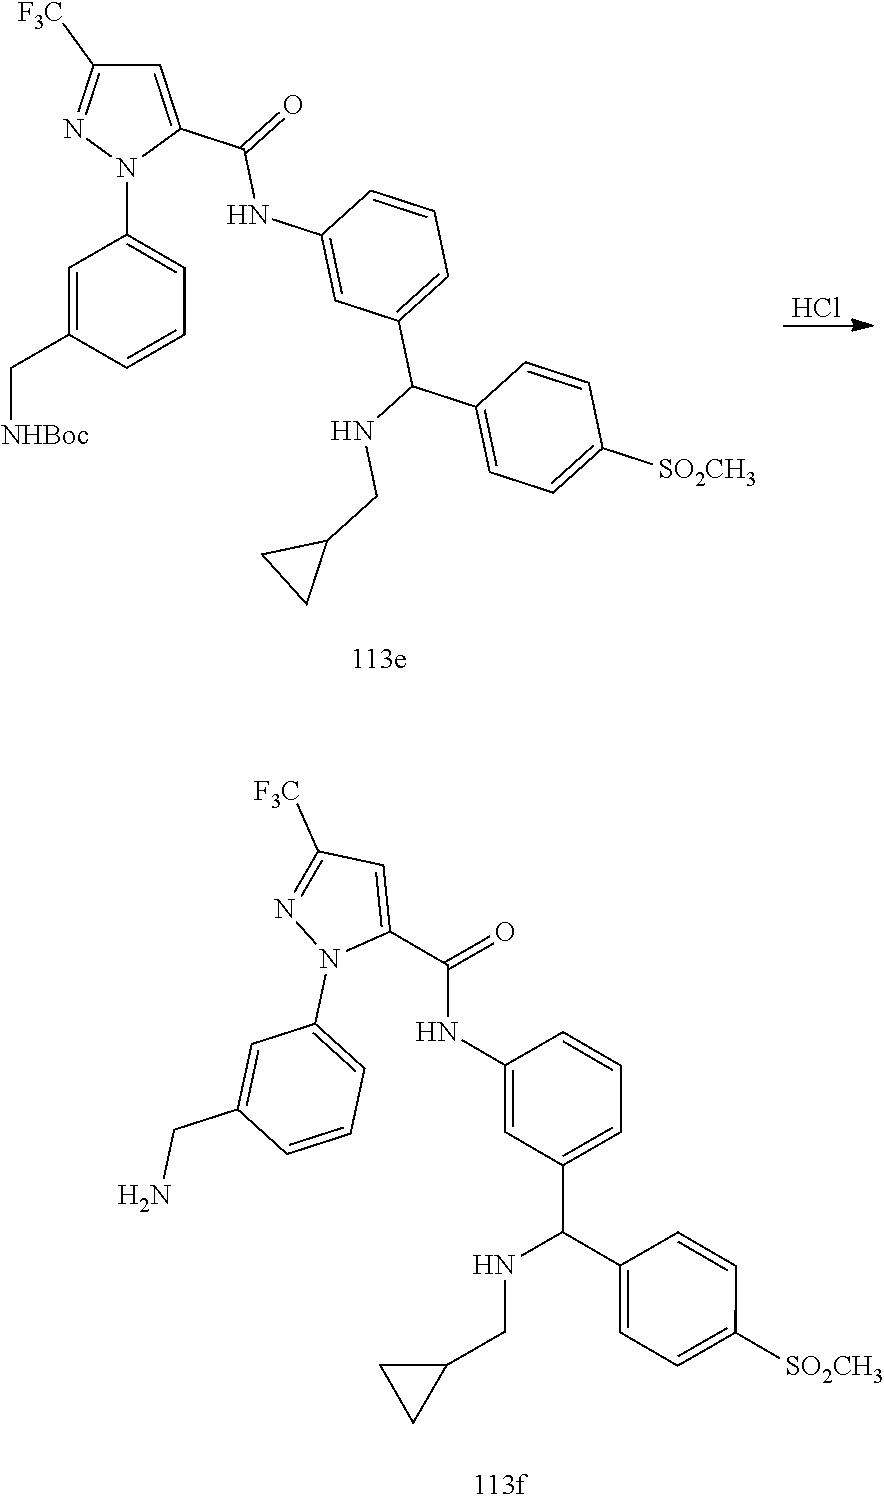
C1=CC([SO2CH3])=CC=C1C(C1=CC=CC(NC(C2=CC([F3C])=NN2C2=CC=CC(CN)=C2)=O)=C1)NCC1CC1.Cl.C1=CC([SO2CH3])=CC=C1C(C1=CC=CC(NC(C2=CC([F3C])=NN2C2=CC=CC(C[NHBoc])=C2)=O)=C1)NCC1CC1
